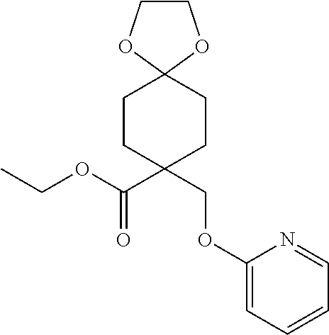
C(C1(C(OCC)=O)CCC2(CC1)OCCO2)OC1=CC=CC=N1
